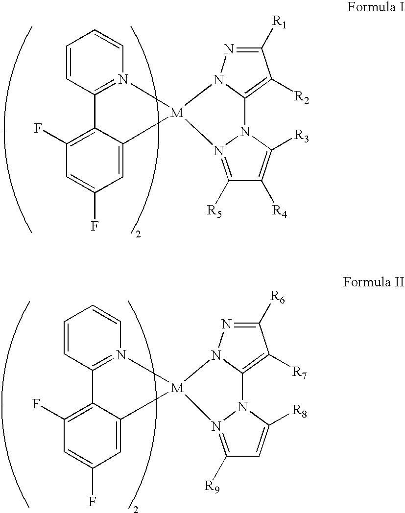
C1=CC2=N(C=C1)[M]1(C3=CC(F)=CC(F)=C23)N2N=C([R1])C([R2])=C2N2C([R3])=C([R4])C([R5])=N12.C1=CC2=N(C=C1)[M]1(C3=CC(F)=CC(F)=C23)N2N=C([R6])C([R7])=C2N2C([R8])=CC([R9])=N12
